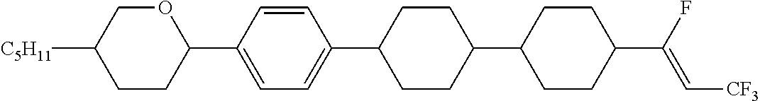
C1CC(C2=CC=C(C3CCC(C4CCC(C(F)=C[CF3])CC4)CC3)C=C2)OCC1[C5H11]
